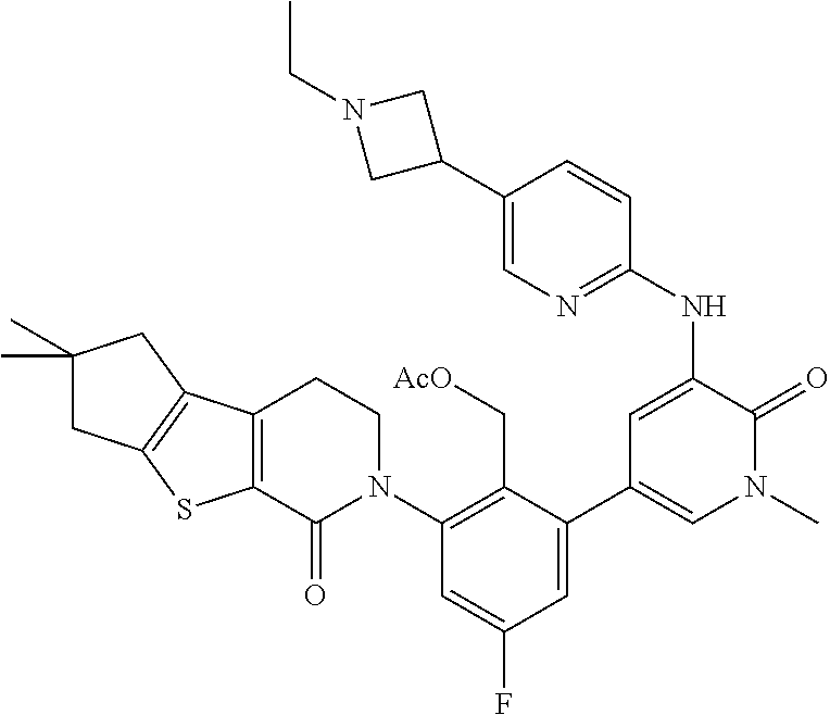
C1(C2=CN(C)C(=O)C(NC3=NC=C(C4CN(CC)C4)C=C3)=C2)=CC(F)=CC(N2CCC3=C(C2=O)SC2=C3CC(C)(C)C2)=C1C[AcO]
